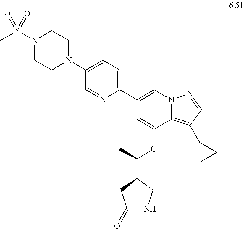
N1(S(C)(=O)=O)CCN(C2=CC=C(C3=CN4C(=C(C5CC5)C=N4)C(OC(C)C4CNC(=O)C4)=C3)N=C2)CC1
